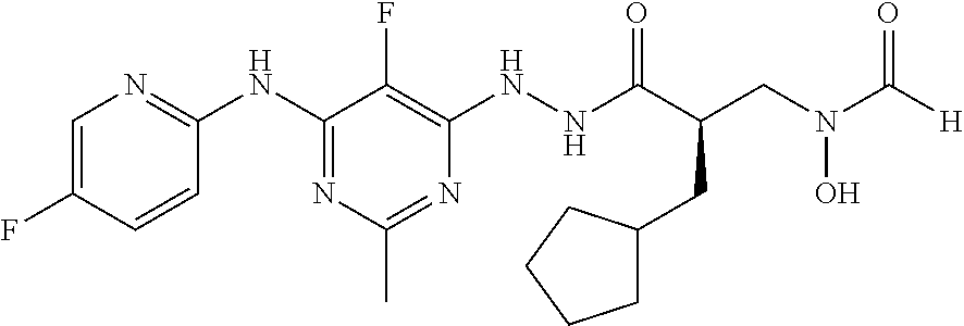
C1(NC2=NC(C)=NC(NNC(C(CC3CCCC3)CN(O)C(=O)[H])=O)=C2F)=NC=C(F)C=C1
